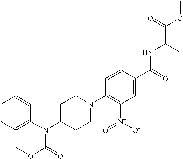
C1=CC2=C(C=C1)N(C1CCN(C3=C([N+](=O)[O-])C=C(C(=O)NC(C)C(OC)=O)C=C3)CC1)C(=O)OC2
